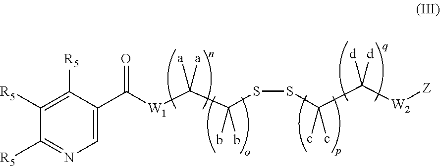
C1([R5])=C([R5])C(C(=O)[W1]C(C(SSC(C([W2][Z])([d])[d])(c)c)(b)b)([a])[a])=CN=C1[R5]
